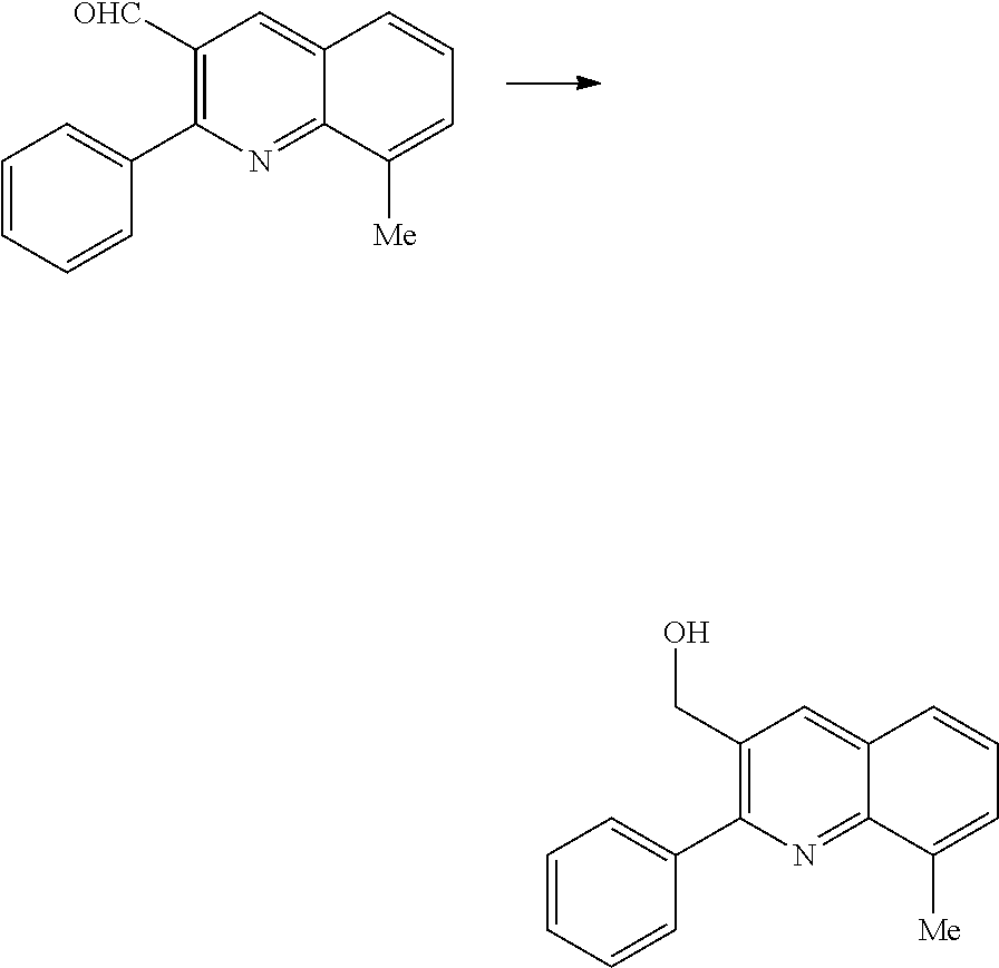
C1([OHC])=C(C2=CC=CC=C2)N=C2C(=C1)C=CC=C2[Me].C1(CO)=C(C2=CC=CC=C2)N=C2C(=C1)C=CC=C2[Me]
